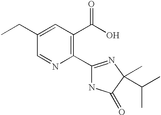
CCC1=CC(C(O)=O)=C(C2=NC(C)(C(C)C)C(=O)N2)N=C1
